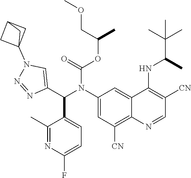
O(C(C)COC)C(=O)N(C1=CC([CN])=C2C(=C1)C(NC(C(C)(C)C)C)=C([CN])C=N2)C(C1=CN(C23CC(C2)C3)N=N1)C1=CC=C(F)N=C1C
